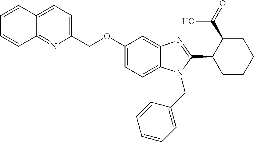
C1=CC2=CC=C(COC3=CC=C4C(=C3)N=C(C3CCCCC3C(=O)O)N4CC3=CC=CC=C3)N=C2C=C1
